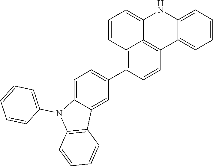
C1=C2C(=CC=C1C1=C3C=CC=C4C3=C(C3=CC=CC=C3N4)C=C1)N(C1=CC=CC=C1)C1=C2C=CC=C1
